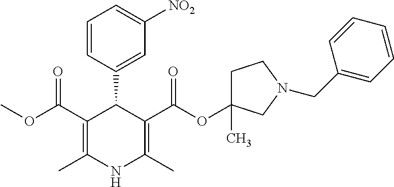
C1(C2=CC([NO2])=CC=C2)C(C(OC)=O)=C(C)NC(C)=C1C(OC1(C)CCN(CC2=CC=CC=C2)C1)=O
